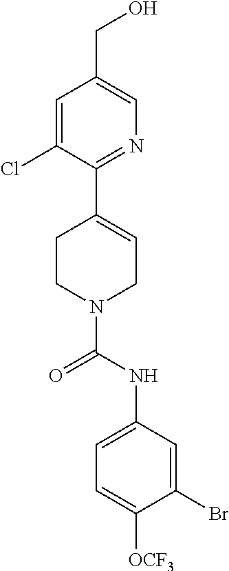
C1=C(Cl)C(C2=CCN(C(NC3=CC=C([OCF3])C(Br)=C3)=O)CC2)=NC=C1CO
